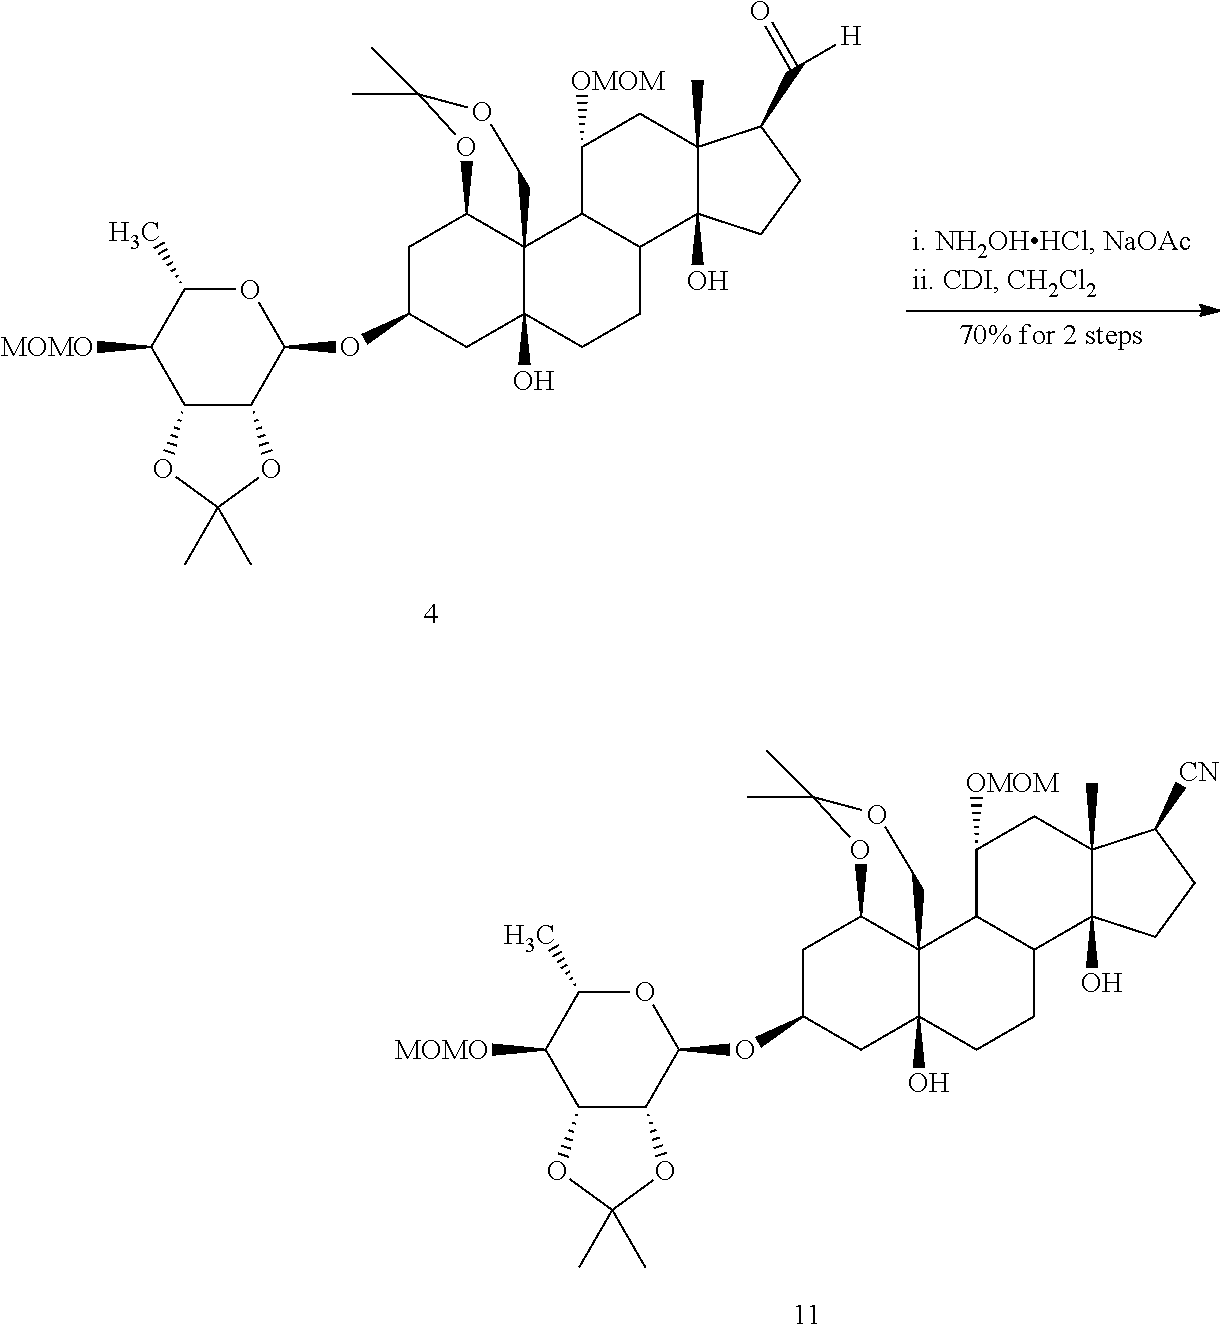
C1C(OC2OC(C)C([MOMO])C3C2OC(C)(C)O3)CC2(O)C3(C1OC(C)(C)OC3)C1C(CC2)C2(O)C(C)(CC1[OMOM])C(C(=O)[H])CC2.C1C(OC2OC(C)C([MOMO])C3C2OC(C)(C)O3)CC2(O)C3(C1OC(C)(C)OC3)C1C(CC2)C2(O)C(C)(CC1[OMOM])C([CN])CC2
